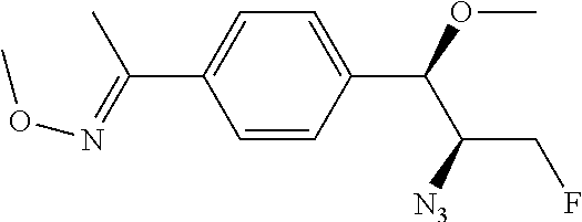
C1=CC(C(OC)C([N3])CF)=CC=C1C(C)=NOC
